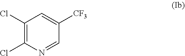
C1(Cl)=C(Cl)N=CC([CF3])=C1
